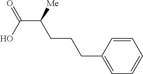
C1=CC(CCCC(C(O)=O)[Me])=CC=C1
